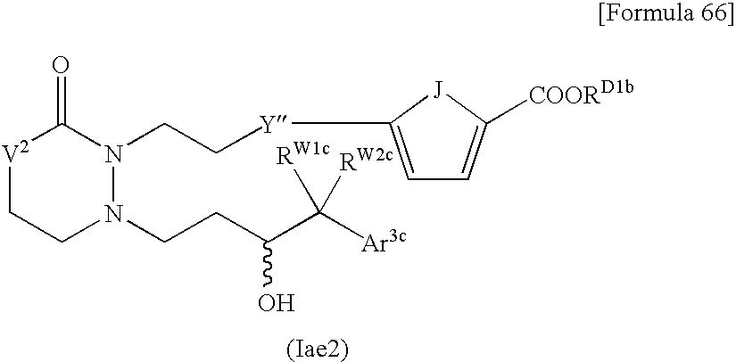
[V2]1CCN(CCC(C([RW1c])([Ar3c])[RW2c])O)N(CC[Y]C2=CC=C([COORD1b])[J]2)C1=O
